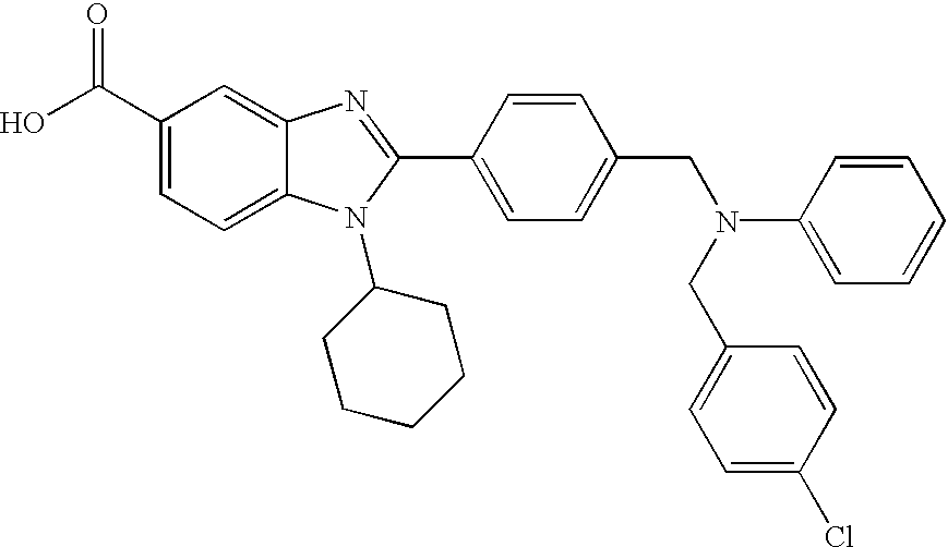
OC(C1=CC=C2C(=C1)N=C(C1=CC=C(CN(C3=CC=CC=C3)CC3=CC=C(Cl)C=C3)C=C1)N2C1CCCCC1)=O
